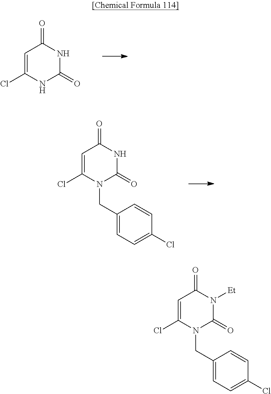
C1=C(Cl)NC(=O)NC1=O.C1=C(Cl)N(CC2=CC=C(Cl)C=C2)C(=O)NC1=O.C1=C(Cl)N(CC2=CC=C(Cl)C=C2)C(=O)N([Et])C1=O
